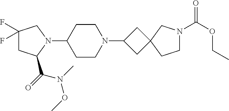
C1C(C(=O)N(OC)C)N(C2CCN(C3CC4(C3)CCN(C(OCC)=O)C4)CC2)CC1(F)F
